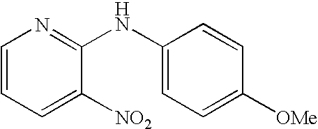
C1=CC=C([NO2])C(NC2=CC=C([OMe])C=C2)=N1
